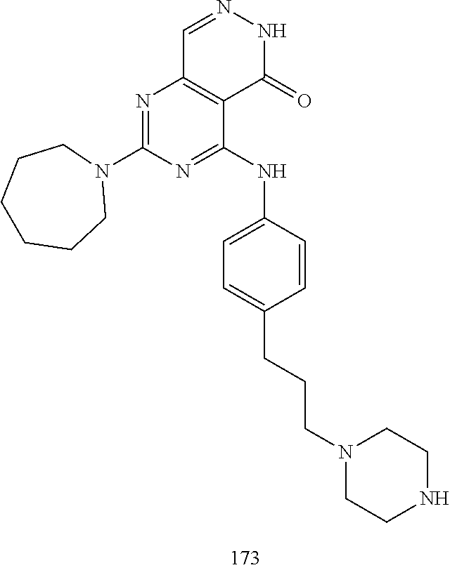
C1=NNC(=O)C2=C1N=C(N1CCCCCC1)N=C2NC1=CC=C(CCCN2CCNCC2)C=C1
